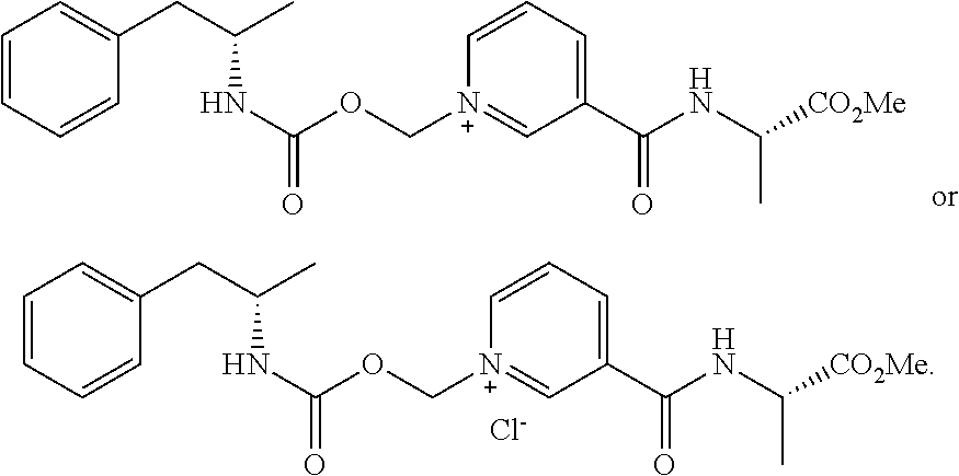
C1=CC=CC(CC(C)NC(OC[N+]2=CC(C(NC([CO2Me])C)=O)=CC=C2)=O)=C1.[Cl-].C1=CC=CC(CC(C)NC(OC[N+]2=CC(C(NC([CO2Me])C)=O)=CC=C2)=O)=C1
